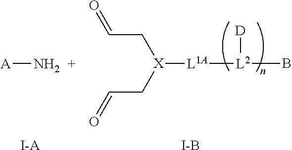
[A]N.[I-A].[X]([L1A][L2]([D])B)(CC=O)CC=O.[I-B]
